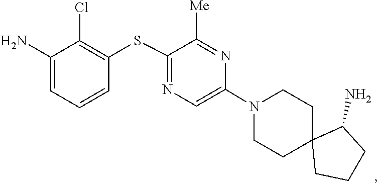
C1C2(CCCC2N)CCN(C2=CN=C(SC3=C(Cl)C(N)=CC=C3)C([Me])=N2)C1
